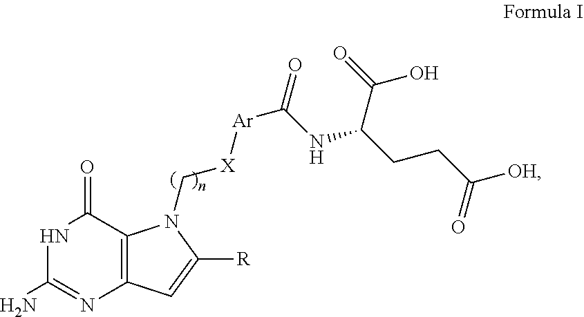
N1C(N)=NC2=C(C1=O)N(C[X][Ar]C(=O)NC(CCC(=O)[OH])C(=O)O)C([R])=C2
